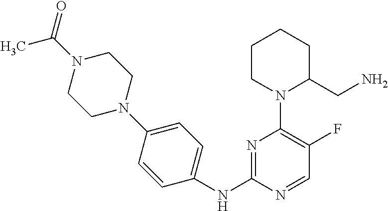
C1(NC2=NC(N3C(CN)CCCC3)=C(F)C=N2)=CC=C(N2CCN(C(C)=O)CC2)C=C1
